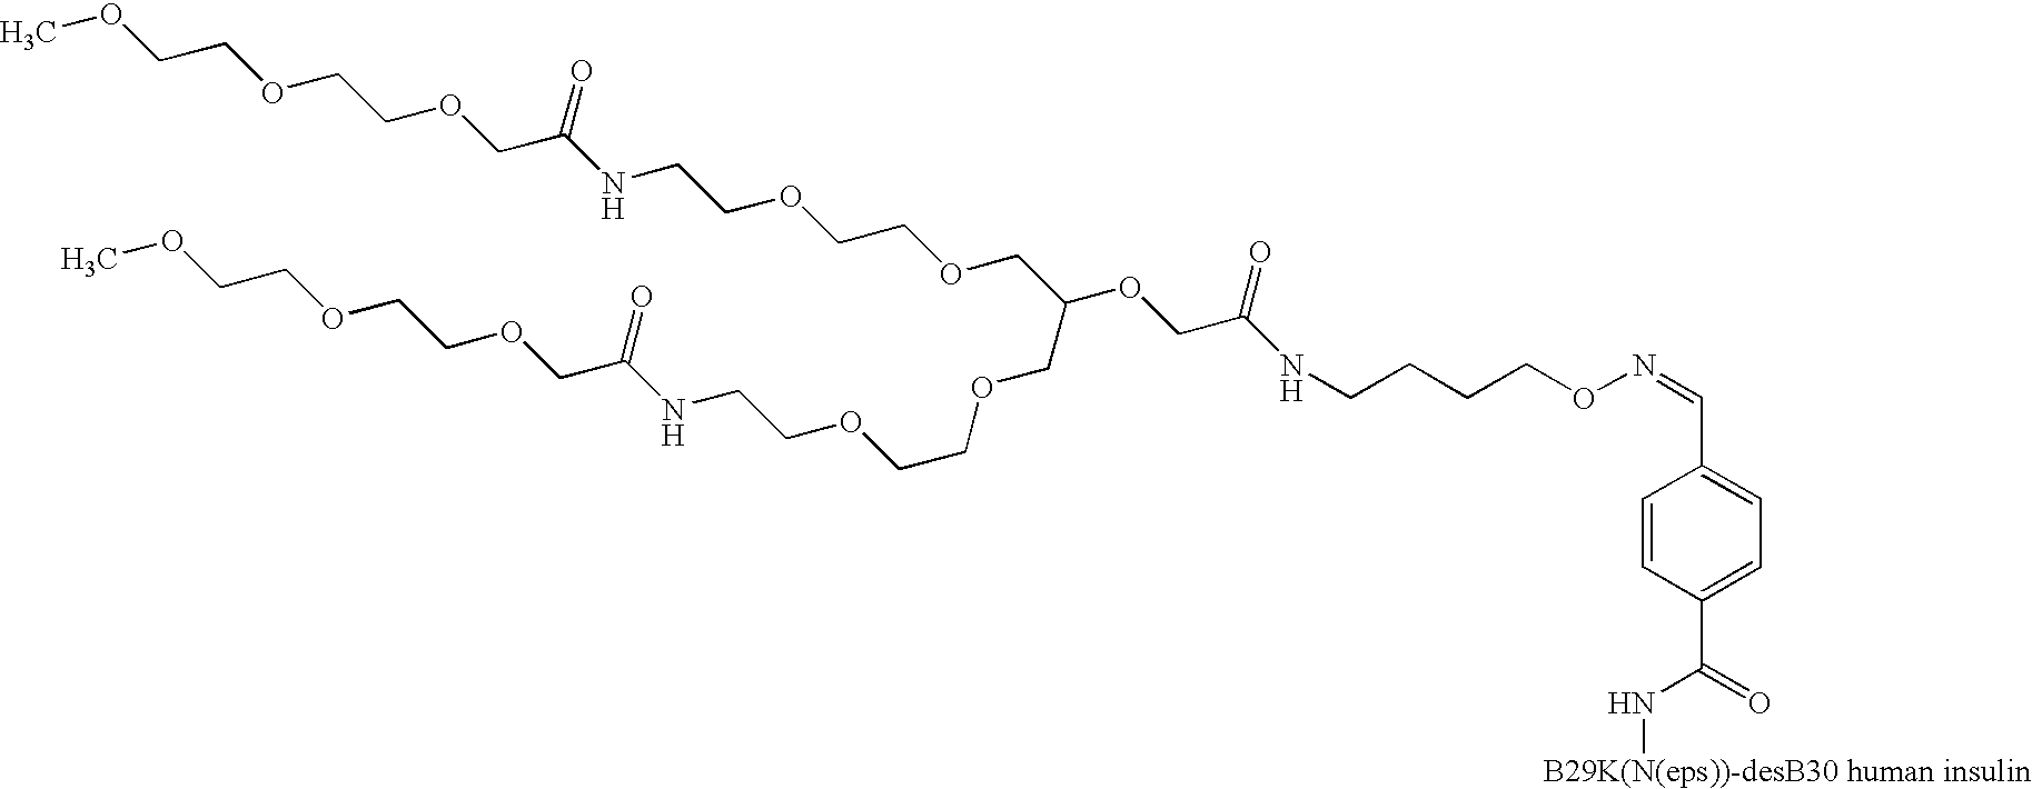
C1=CC(C(=O)N[B29K(N(eps))-desB30 human insulin])=CC=C1C=NOCCCCNC(COC(COCCOCCNC(COCCOCCOC)=O)COCCOCCNC(COCCOCCOC)=O)=O
